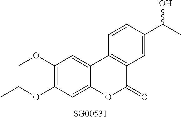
O(C1=C(OC)C=C2C(=C1)OC(=O)C1=C2C=CC(C(C)O)=C1)CC
